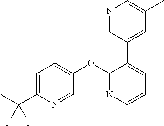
C1=C(C(F)(F)C)N=CC(OC2=NC=CC=C2C2=CC(C)=CN=C2)=C1
